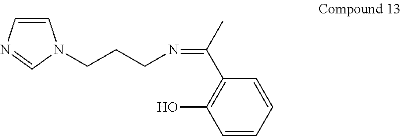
C1=CN=CN1CCCN=C(C1=C(O)C=CC=C1)C
